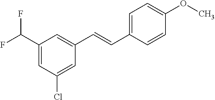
C1=C(C(F)F)C=C(C=CC2=CC=C(OC)C=C2)C=C1Cl
